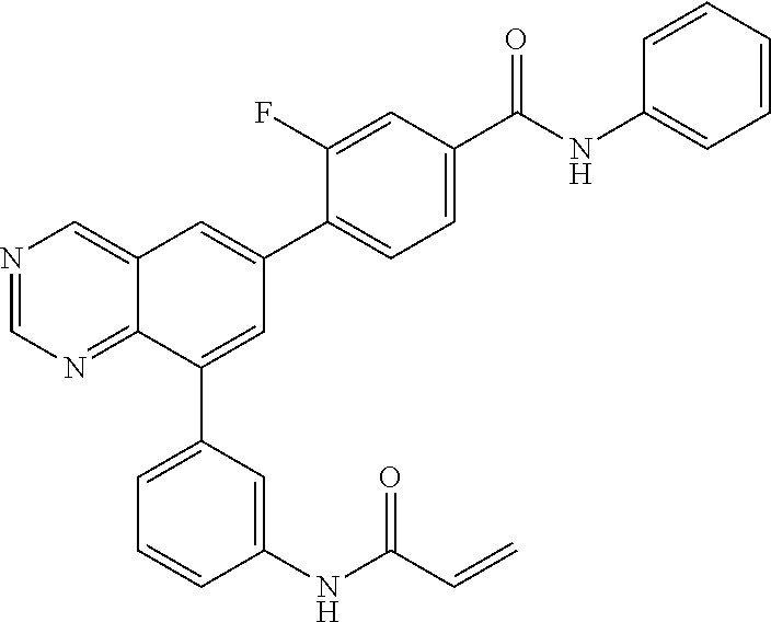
N1=CN=C2C(=C1)C=C(C1=CC=C(C(NC3=CC=CC=C3)=O)C=C1F)C=C2C1=CC=CC(NC(C=C)=O)=C1
